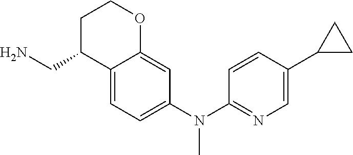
C1=CC(C2CC2)=CN=C1N(C1=CC=C2C(=C1)OCCC2CN)C
